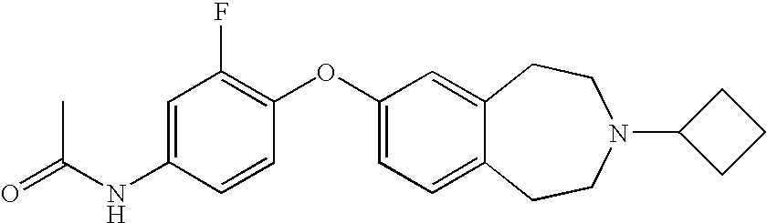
C1(OC2=C(F)C=C(NC(=O)C)C=C2)=CC=C2C(=C1)CCN(C1CCC1)CC2
